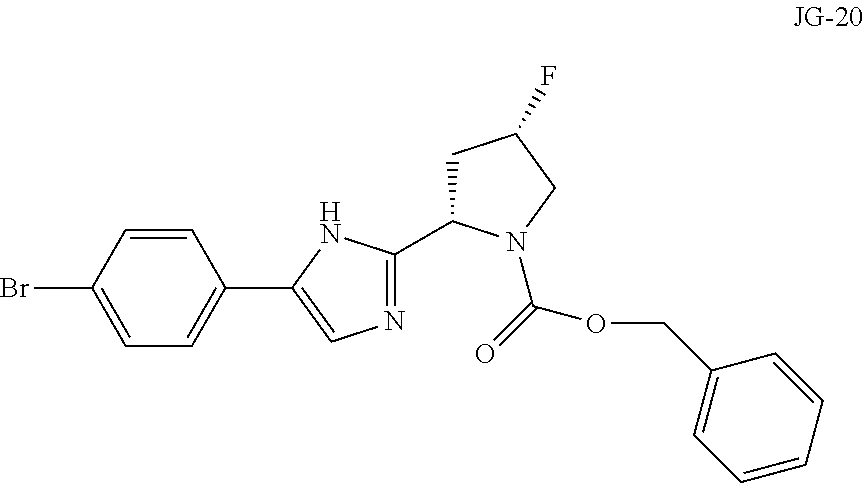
BrC1=CC=C(C2=CN=C(C3CC(F)CN3C(=O)OCC3=CC=CC=C3)N2)C=C1
